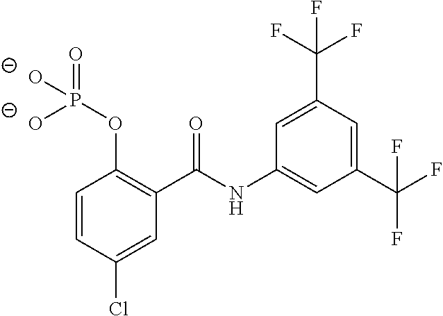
C1=CC(Cl)=CC(C(NC2=CC(C(F)(F)F)=CC(C(F)(F)F)=C2)=O)=C1OP(O)(=O)[O-]
